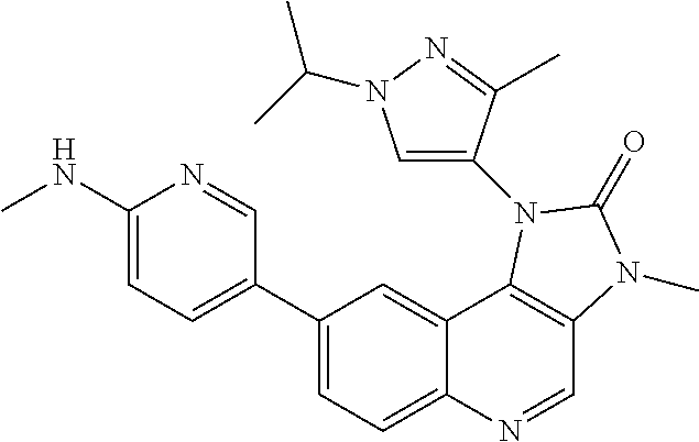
C1(C2=CC=C(NC)N=C2)=CC=C2C(=C1)C1=C(C=N2)N(C)C(=O)N1C1=CN(C(C)C)N=C1C
